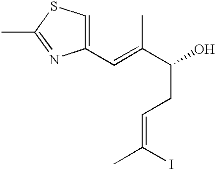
CC1=NC(C=C(C(CC=C(C)I)O)C)=CS1
